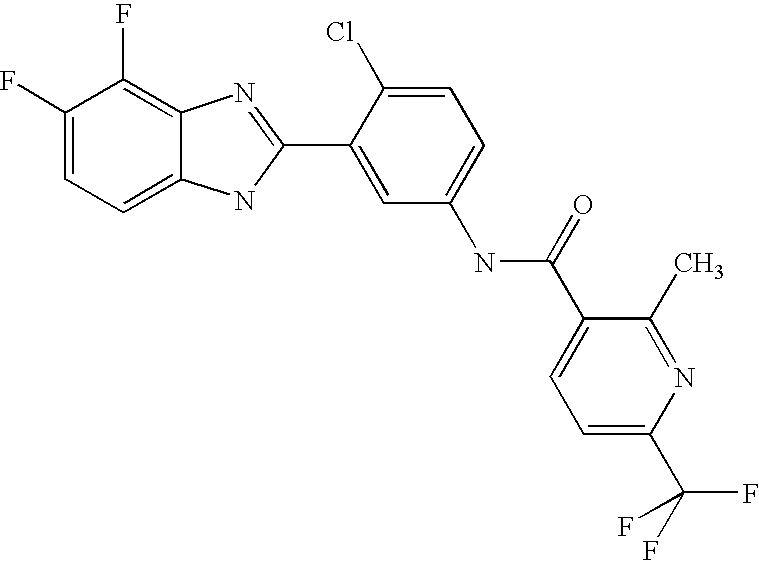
C1(F)=CC=C2C(=C1F)N=C(C1=CC(NC(=O)C3=CC=C(C(F)(F)F)N=C3C)=CC=C1Cl)N2
